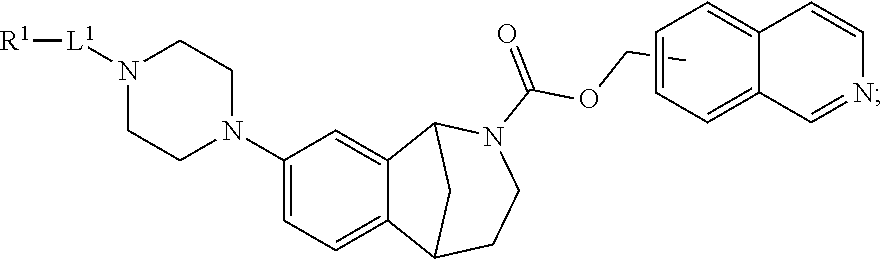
C1(N2CCN([L1][R1])CC2)=CC=C2C(=C1)C1N(C(=O)OCC)CCC2C1.C1=CC=C2C(=C1)C=CN=C2
